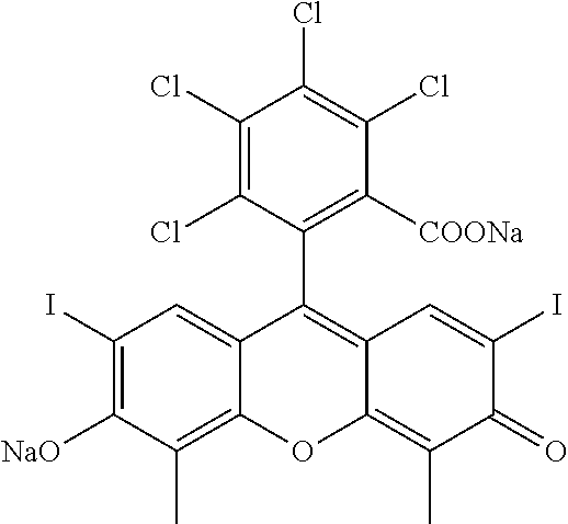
C1(Cl)=C(Cl)C(C2=C3C(=C(C)C(=O)C(I)=C3)OC3=C(C)C([NaO])=C(I)C=C23)=C([COONa])C(Cl)=C1Cl
